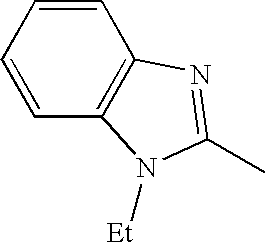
C1=CC=CC2=C1N=C(C)N2[Et]
